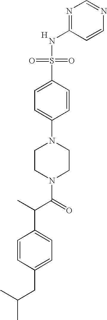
N1=C(NS(=O)(=O)C2=CC=C(N3CCN(C(=O)C(C)C4=CC=C(CC(C)C)C=C4)CC3)C=C2)C=CN=C1.[H]
